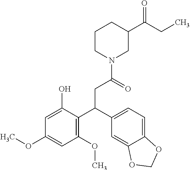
C1CN(C(=O)CC(C2=C(OC)C=C(OC)C=C2O)C2=CC=C3C(=C2)OCO3)CC(C(CC)=O)C1
